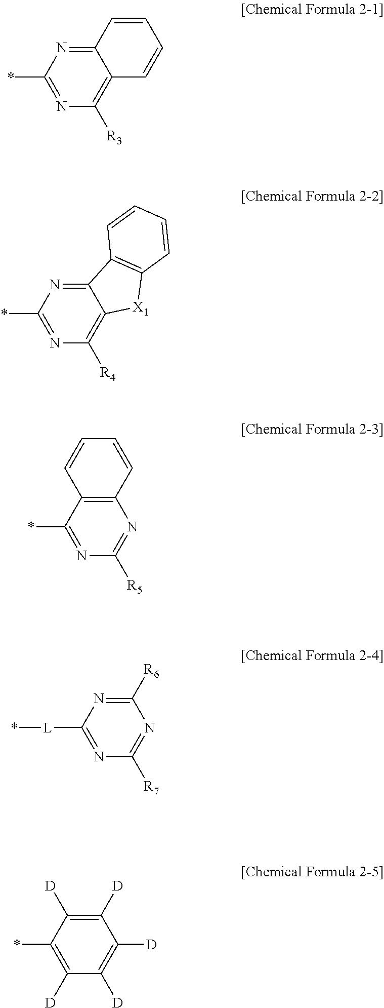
N1=C(*)N=C2C(=C1[R3])C=CC=C2.N1=C(*)N=C2C(=C1[R4])[X1]C1=C2C=CC=C1.N1=C(*)C2=C(N=C1[R5])C=CC=C2.N1=C([L]*)N=C([R6])N=C1[R7].C1([D])=C(*)C([D])=C([D])C([D])=C1[D]
